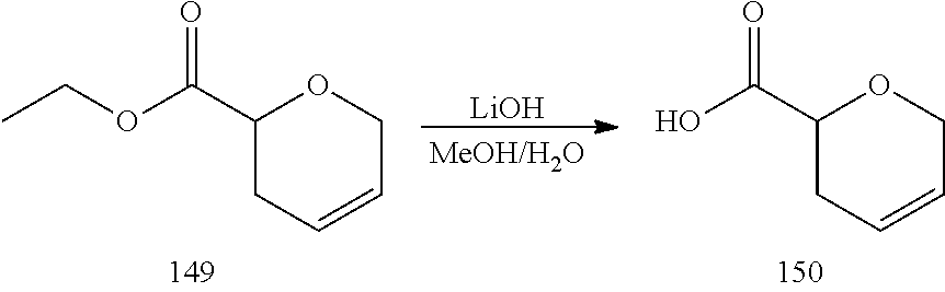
O1C(C(OCC)=O)CC=CC1.[LiOH].O1C(C(O)=O)CC=CC1
